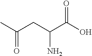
C(C(C(O)=O)N)C(C)=O
